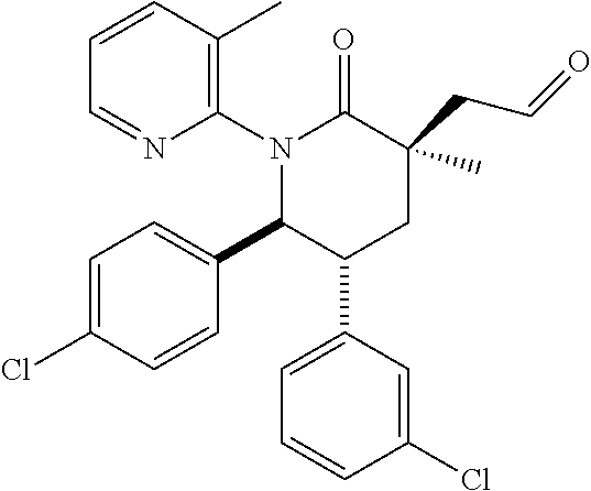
C1=CC(C)=C(N2C(C3=CC=C(Cl)C=C3)C(C3=CC=CC(Cl)=C3)CC(C)(CC=O)C2=O)N=C1
